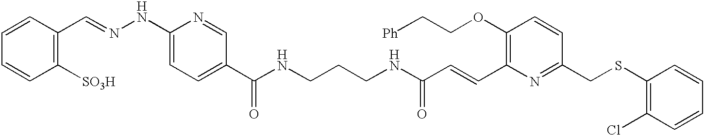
C1([SO3H])=C(C=NNC2=CC=C(C(NCCCNC(C=CC3=C(OCC[Ph])C=CC(CSC4=C(Cl)C=CC=C4)=N3)=O)=O)C=N2)C=CC=C1
